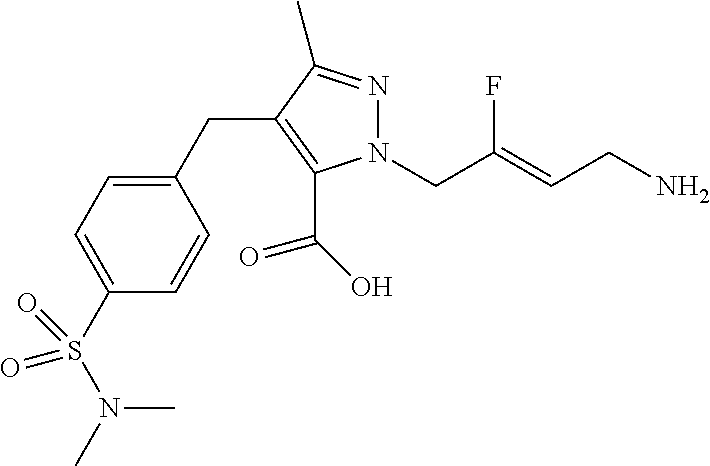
N1(CC(=CCN)F)N=C(C)C(CC2=CC=C(S(=O)(=O)N(C)C)C=C2)=C1C(=O)O
